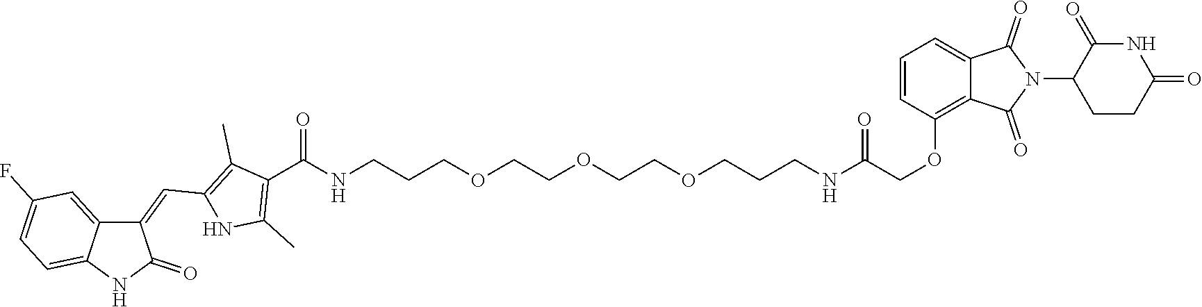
C1(=CC2=C(C)C(C(NCCCOCCOCCOCCCNC(COC3=C4C(=CC=C3)C(=O)N(C3C(=O)NC(=O)CC3)C4=O)=O)=O)=C(C)N2)C2=CC(F)=CC=C2NC1=O
